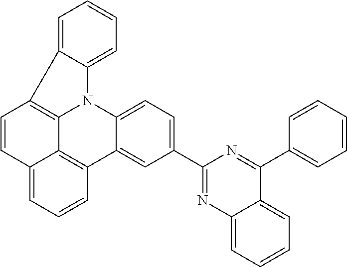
C1=CC=C2C(=C1)C1=C3N2C2=CC=C(C4=NC5=CC=CC=C5C(C5=CC=CC=C5)=N4)C=C2C2=C3C(=CC=C2)C=C1
